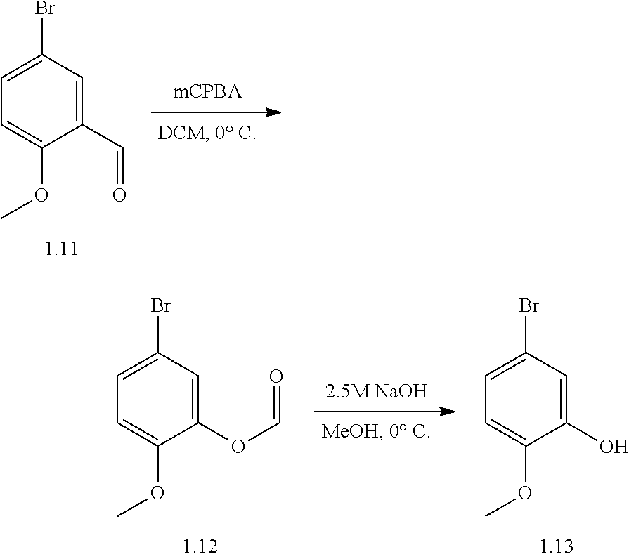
C1=C(OC)C(C=O)=CC(Br)=C1.C1=C(OC)C(OC=O)=CC(Br)=C1.C1=C(OC)C(O)=CC(Br)=C1
